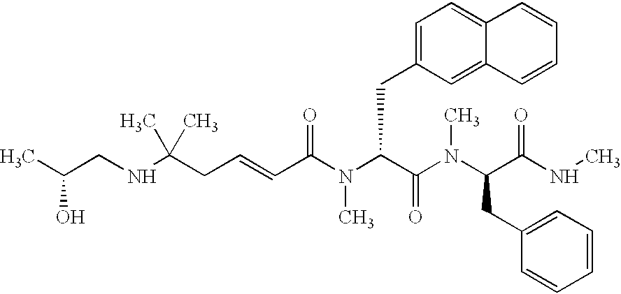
C(CC=CC(N(C(C(N(C(C(NC)=O)CC1=CC=CC=C1)C)=O)CC1=CC=C2C(=C1)C=CC=C2)C)=O)(NCC(C)O)(C)C
